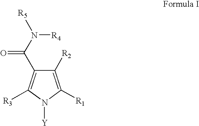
C1([R2])=C([R1])N([Y])C([R3])=C1C(N([R5])[R4])=O
